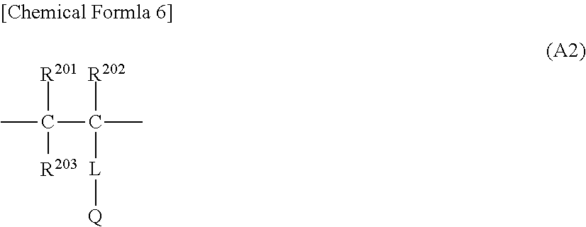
CC(C(C)([L][Q])[R202])([R203])[R201]
